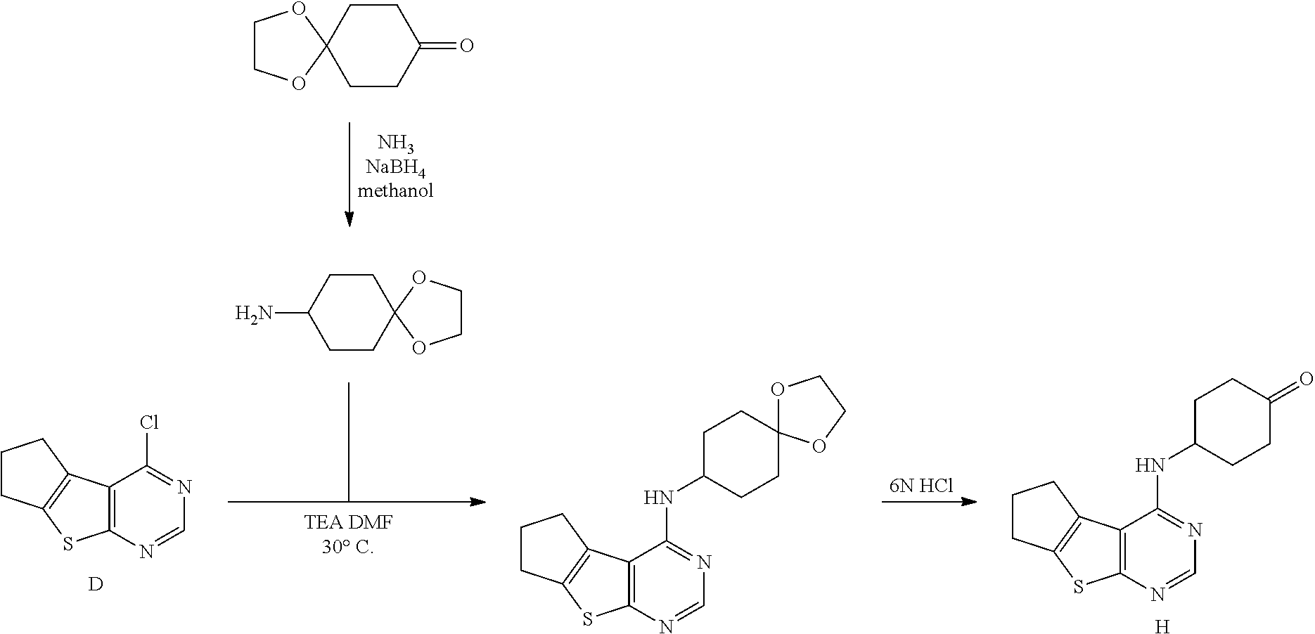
C1CC(=O)CCC12OCCO2.[6N HCl].C1CC2(CCC1N)OCCO2.C12=C(N=CN=C1NC1CCC(=O)CC1)SC1=C2CCC1.[H].C12=C(N=CN=C1Cl)SC1=C2CCC1.[D].C12=C(N=CN=C1NC1CCC3(CC1)OCCO3)SC1=C2CCC1
